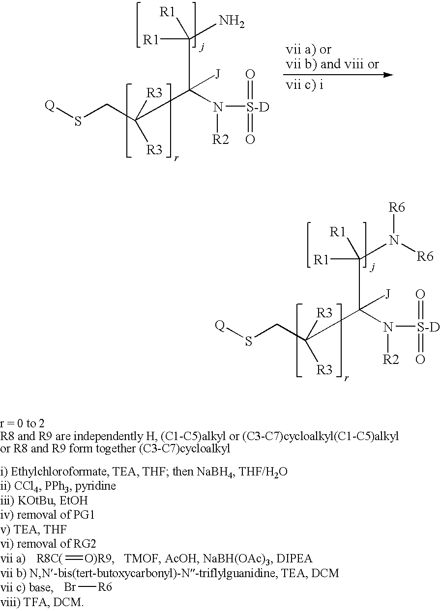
S(CC(C(N([R2])[S-D](=O)=O)(C([R1])(N([R6])[R6])[R1])[J])([R3])[R3])[Q].S(CC(C(N([R2])[S-D](=O)=O)(C([R1])(N)[R1])[J])([R3])[R3])[Q].[R8C(]=[O)R9].Br[R6]
